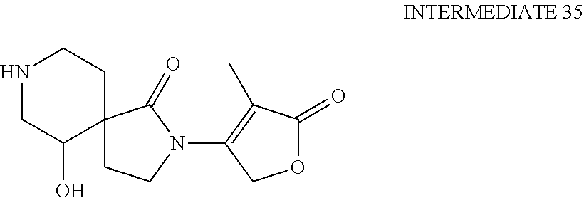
N1CC(O)C2(CC1)CCN(C1=C(C)C(=O)OC1)C2=O
